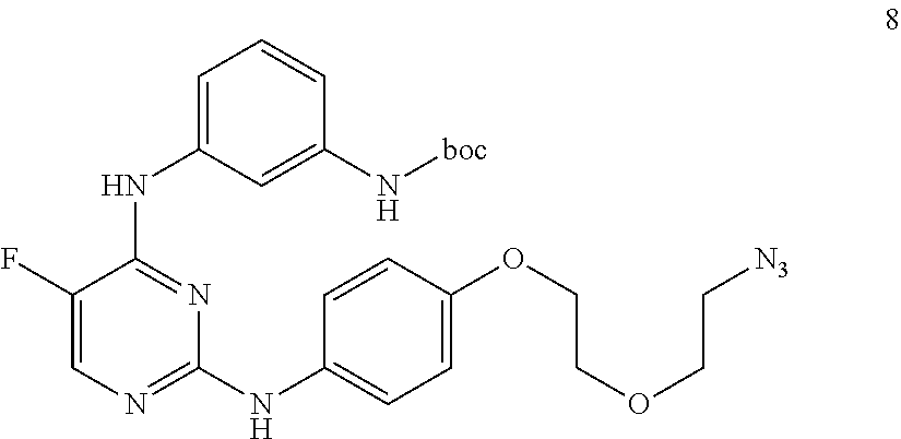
C1=C(NC2=NC(NC3=CC=C(OCCOCC[N3])C=C3)=NC=C2F)C=C(N[boc])C=C1
